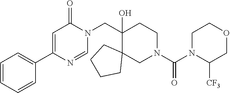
C1(CN2C(=O)C=C(C3=CC=CC=C3)N=C2)(O)C2(CN(C(N3C([CF3])COCC3)=O)CC1)CCCC2
